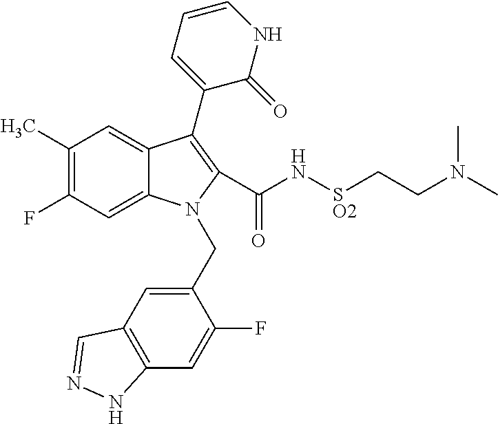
C12=CC(F)=C(C)C=C1C(C1=CC=CNC1=O)=C(C(=O)N[SO2]CCN(C)C)N2CC1=CC2=C(C=C1F)NN=C2
